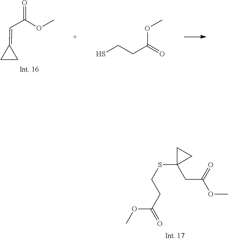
C(=C1CC1)C(=O)OC.SCCC(=O)OC.S(C1(CC(OC)=O)CC1)CCC(=O)OC
